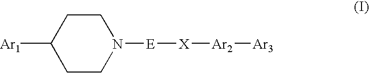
C1CN([E][X][Ar2][Ar3])CCC1[Ar1]
